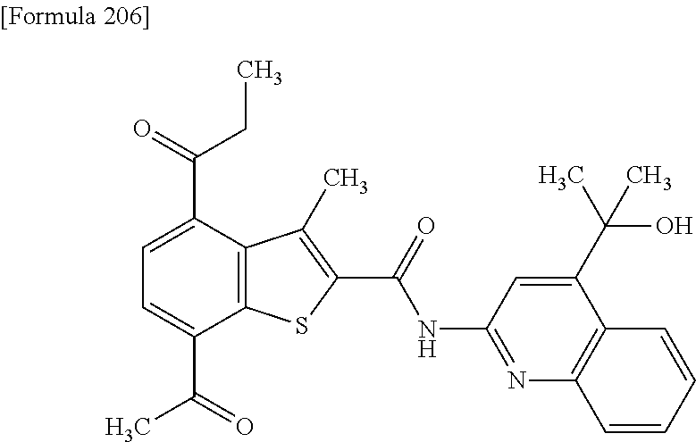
C1=C(C(=O)C)C2=C(C(C(=O)CC)=C1)C(C)=C(C(=O)NC1=NC3=C(C(C(C)(O)C)=C1)C=CC=C3)S2
